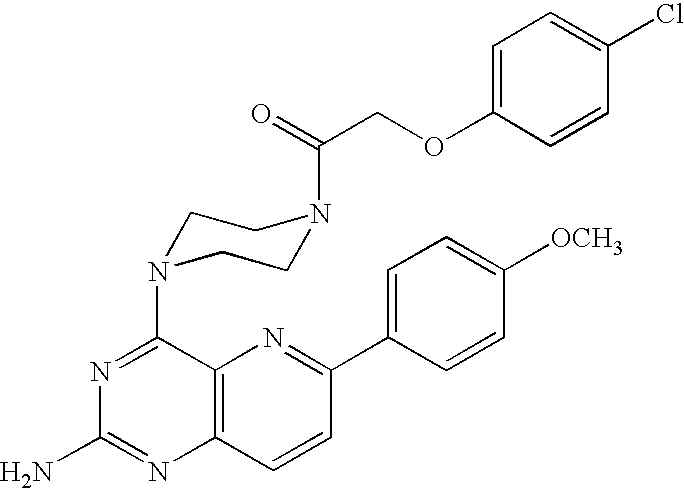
C12=C(C=CC(C3=CC=C([OCH3])C=C3)=N1)N=C(N)N=C2N1CCN(C(COC2=CC=C(Cl)C=C2)=O)CC1
